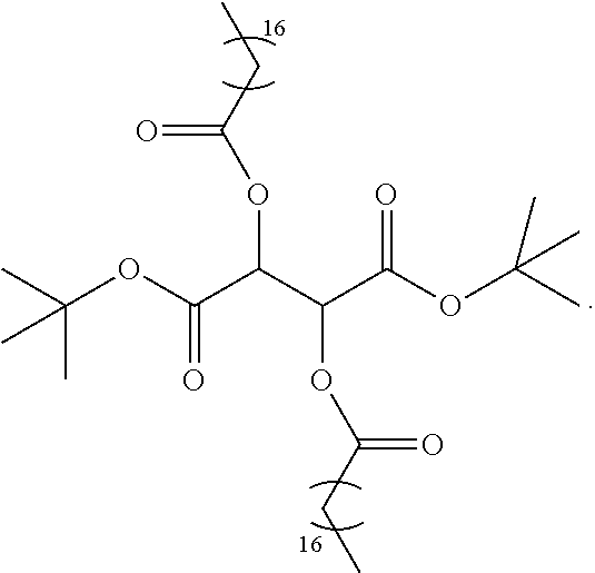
CC(OC(C(C(C(OC(C)(C)C)=O)OC(CC)=O)OC(CC)=O)=O)(C)C
